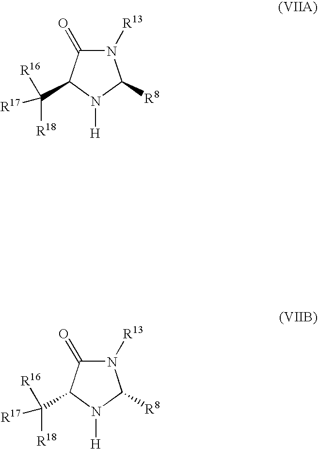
N1([R13])C(=O)C(C([R18])([R16])[R17])N([H])C1[R8].N1([R13])C(=O)C(C([R18])([R16])[R17])N([H])C1[R8]
